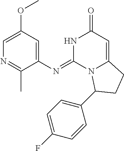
C1=C(OC)C=C(N=C2N3C(=CC(=O)N2)CCC3C2=CC=C(F)C=C2)C(C)=N1
